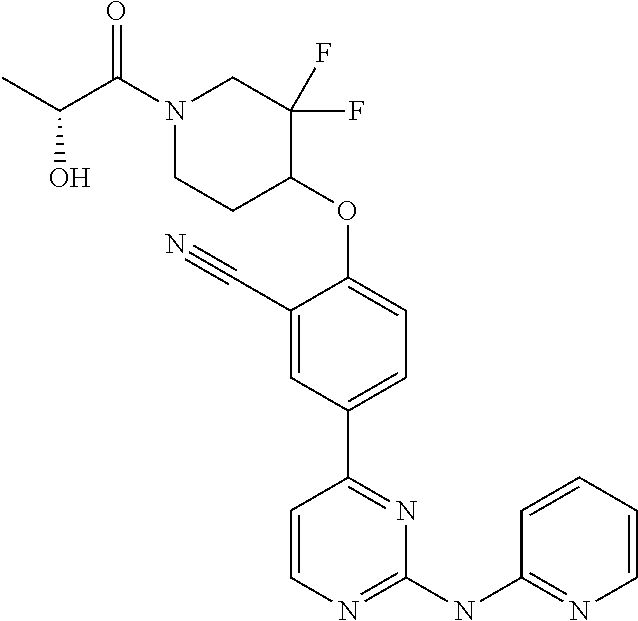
N1(C(=O)C(O)C)CCC(OC2=CC=C(C3=NC(NC4=NC=CC=C4)=NC=C3)C=C2C#N)C(F)(F)C1
